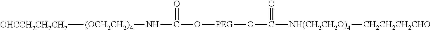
[OHCCH2CH2CH2][(OCH2CH2)4]NC(O[PEG]OC([NH(CH2CH2O)4][CH2CH2CH2CHO])=O)=O
